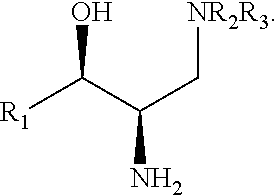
[R1]C(C(C[NR2R3])N)O
